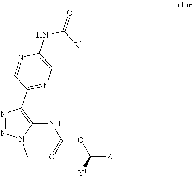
N1=NN(C)C(NC(=O)OC([Z])[Y1])=C1C1=NC=C(NC([R1])=O)N=C1
